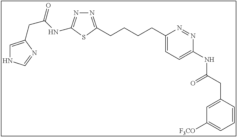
N1=C(CCCCC2=CC=C(NC(CC3=CC([F3CO])=CC=C3)=O)N=N2)SC(NC(CC2=CNC=N2)=O)=N1
